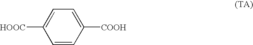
[HOOC]C1=CC=C([COOH])C=C1
